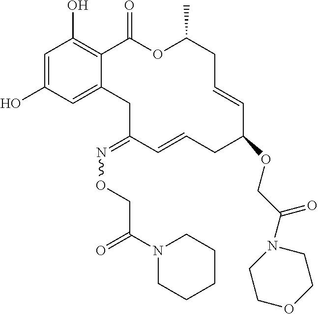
C1=C(O)C=C2C(=C1O)C(=O)OC(C)CC=CC(OCC(N1CCOCC1)=O)CC=CC(=NOCC(N1CCCCC1)=O)C2
